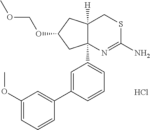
C1(OC)=CC=CC(C2=CC(C34N=C(N)SCC3([H])CC(OCOC)C4)=CC=C2)=C1.Cl
